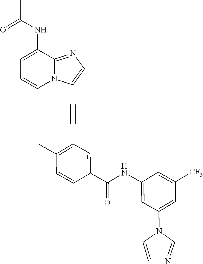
C1(NC(C)=O)=CC=CN2C1=NC=C2C#CC1=C(C)C=CC(C(NC2=CC(N3C=CN=C3)=CC([CF3])=C2)=O)=C1
